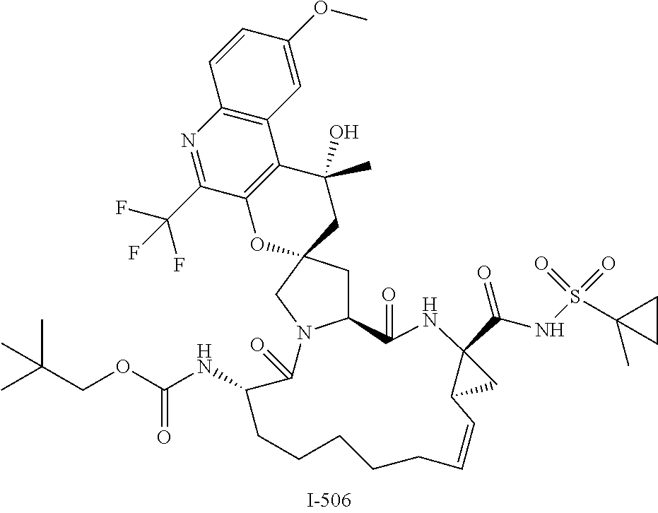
C1(=O)NC2(C(NS(=O)(=O)C3(C)CC3)=O)C(C2)C=CCCCCCC(NC(OCC(C)(C)C)=O)C(=O)N2C1CC1(CC(O)(C)C3=C(O1)C(C(F)(F)F)=NC1=C3C=C(OC)C=C1)C2
